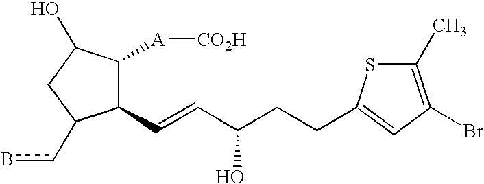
C1(C=CC(CCC2=CC(Br)=C(C)S2)O)C([A][CO2H])C(O)CC1cb
